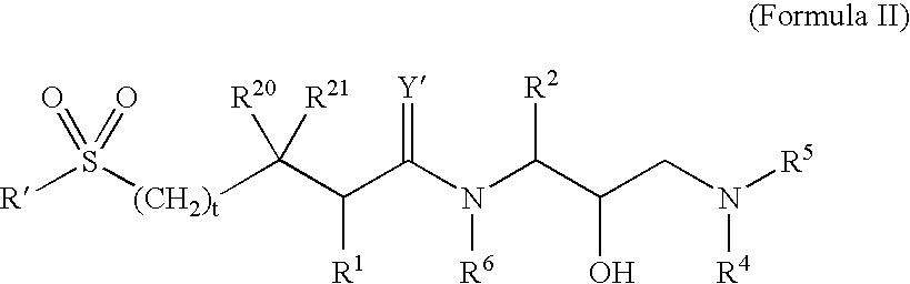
[(CH2)t](C(C(C(N(C(C(CN([R4])[R5])O)[R2])[R6])=[Y])[R1])([R20])[R21])S([R])(=O)=O
